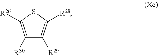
C1([R30])=C([R26])SC([R28])=C1[R29]
